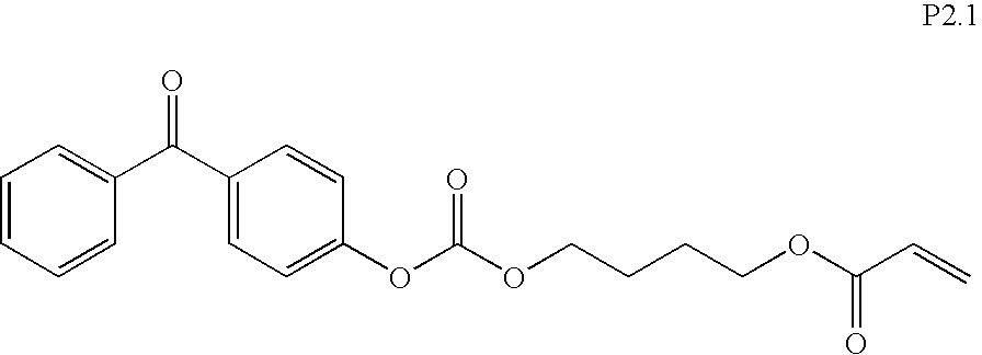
C1=CC(C(C2=CC=C(OC(OCCCCOC(C=C)=O)=O)C=C2)=O)=CC=C1
